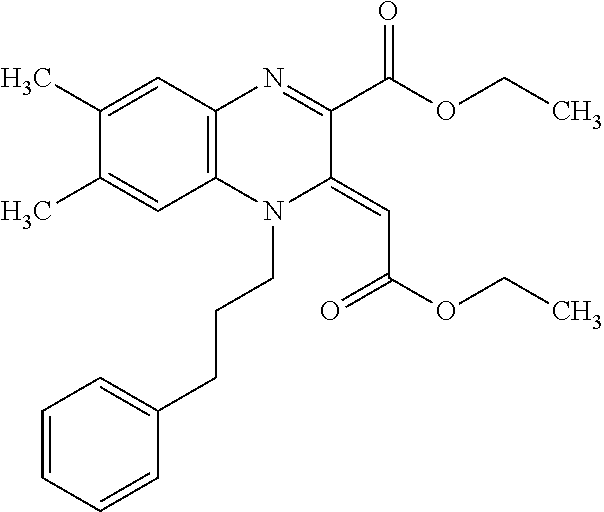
C1(C)=CC2=C(C=C1C)N(CCCC1=CC=CC=C1)C(=CC(OCC)=O)C(C(OCC)=O)=N2
